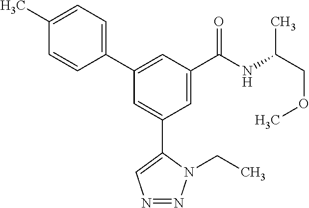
C1(C2=CC(C(NC(COC)C)=O)=CC(C3=CN=NN3CC)=C2)=CC=C(C)C=C1
